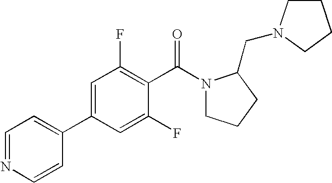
C1=NC=CC(C2=CC(F)=C(C(N3CCCC3CN3CCCC3)=O)C(F)=C2)=C1
